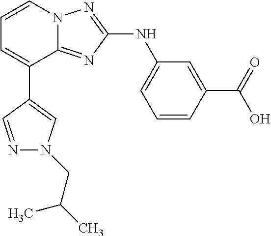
C1(C2=CC=CN3C2=NC(NC2=CC=CC(C(=O)O)=C2)=N3)=CN(CC(C)C)N=C1
